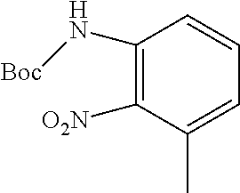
C1(N[Boc])=C([O2N])C(C)=CC=C1
